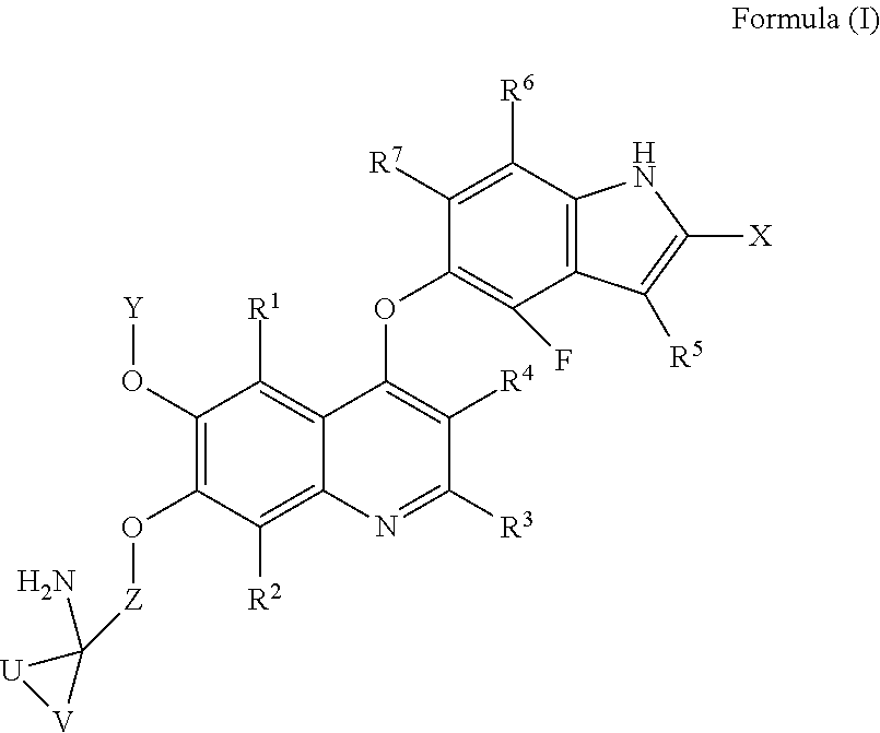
C1(O[Y])=C(O[Z]C2(N)[U][V]2)C([R2])=C2C(=C1[R1])C(OC1=C(F)C3=C(C([R6])=C1[R7])NC([X])=C3[R5])=C([R4])C([R3])=N2
